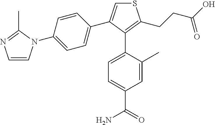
S1C=C(C2=CC=C(N3C=CN=C3C)C=C2)C(C2=CC=C(C(=O)N)C=C2C)=C1CCC(O)=O
